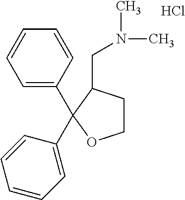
C1=CC=C(C2(C3=CC=CC=C3)OCCC2CN(C)C)C=C1.Cl
